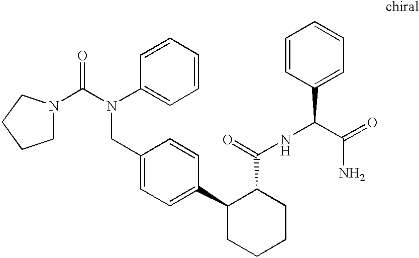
C1(CN(C(=O)N2CCCC2)C2=CC=CC=C2)=CC=C(C2CCCCC2C(NC(C2=CC=CC=C2)C(=O)N)=O)C=C1
